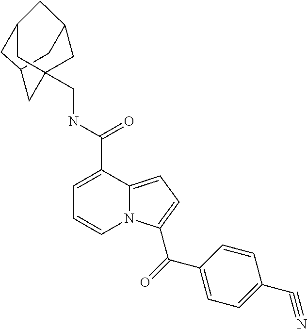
C1=C(C(NCC23CC4CC(C2)CC(C3)C4)=O)C2=CC=C(C(=O)C3=CC=C(C#N)C=C3)N2C=C1
